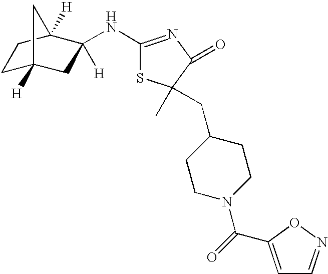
C1C2([H])CC([H])(NC3=NC(=O)C(C)(CC4CCN(C(=O)C5=CC=NO5)CC4)S3)C([H])(C1)C2
